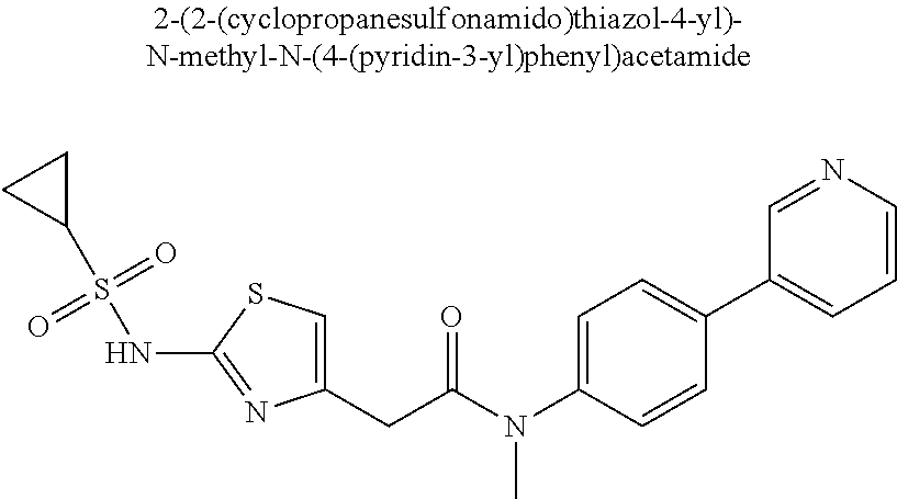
C1(CC(N(C2=CC=C(C3=CC=CN=C3)C=C2)C)=O)=CSC(NS(C2CC2)(=O)=O)=N1
